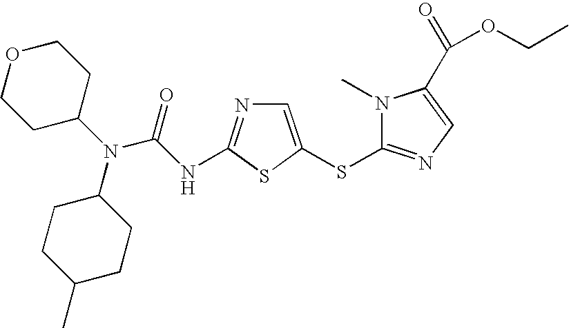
C1=C(SC2=NC=C(C(=O)OCC)N2C)SC(NC(N(C2CCC(C)CC2)C2CCOCC2)=O)=N1
